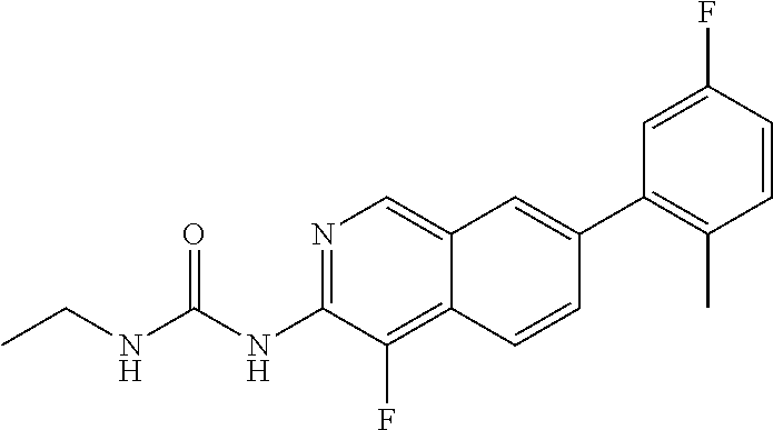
N1=C(NC(=O)NCC)C(F)=C2C(=C1)C=C(C1=C(C)C=CC(F)=C1)C=C2
